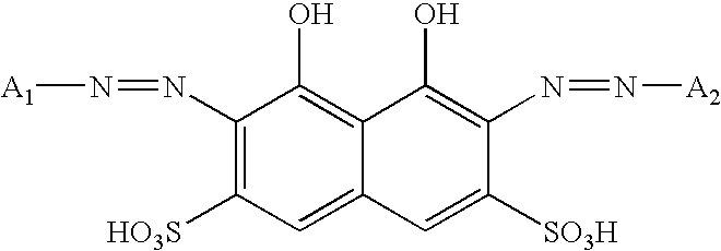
C1(N=N[A1])=C([HO3S])C=C2C(=C1O)C(O)=C(N=N[A2])C([SO3H])=C2
